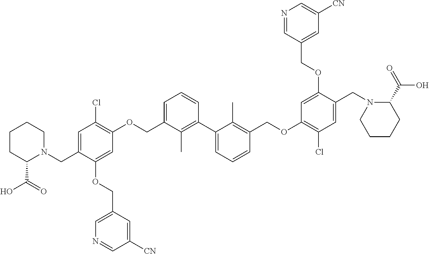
C1=C(COC2=C(Cl)C=C(CN3CCCCC3C(O)=O)C(OCC3=CN=CC([CN])=C3)=C2)C(C)=C(C2=CC=CC(COC3=C(Cl)C=C(CN4C(C(O)=O)CCCC4)C(OCC4=CC([CN])=CN=C4)=C3)=C2C)C=C1
